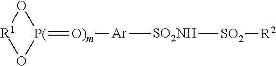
[R1]1O[P(](=[O)m][Ar][SO2NH][SO2][R2])O1
